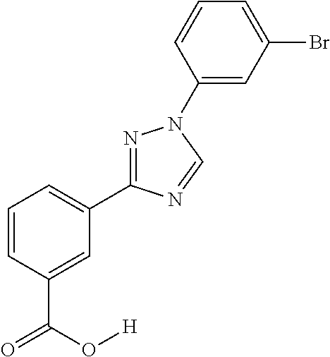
C1=CC=C(C2=NN(C3=CC(Br)=CC=C3)C=N2)C=C1C(O[H])=O
